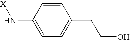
C1=C(N[X])C=CC(CCO)=C1
